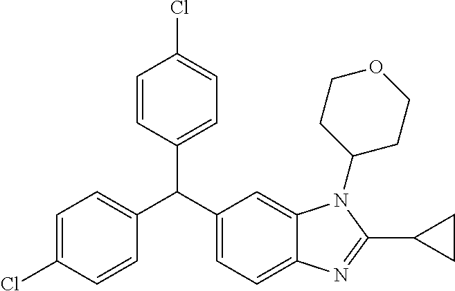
C1(C(C2=CC=C3C(=C2)N(C2CCOCC2)C(C2CC2)=N3)C2=CC=C(Cl)C=C2)=CC=C(Cl)C=C1
